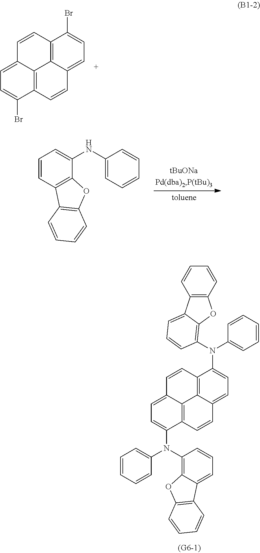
C12=C3C(=CC=C1Br)C=CC1=C3C(=CC=C1Br)C=C2.C1=CC2=C(C(NC3=CC=CC=C3)=C1)OC1=C2C=CC=C1.C12=C(C=CC=C1)OC1=C(N(C3=CC=CC=C3)C3=CC=C4C5=C3C=CC3=CC=C(N(C6=C7C(=CC=C6)C6=C(O7)C=CC=C6)C6=CC=CC=C6)C(=C53)C=C4)C=CC=C21
